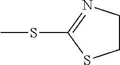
C1(SC)=NCCS1
